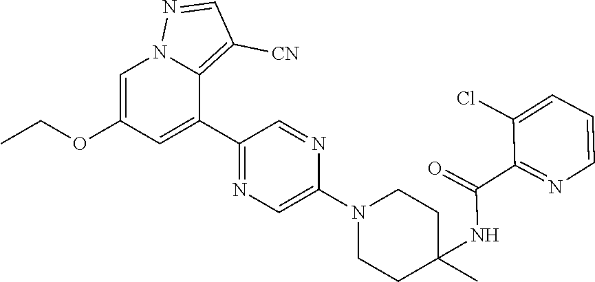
C1=C(OCC)C=C(C2=NC=C(N3CCC(C)(NC(=O)C4=NC=CC=C4Cl)CC3)N=C2)C2=C([CN])C=NN12
